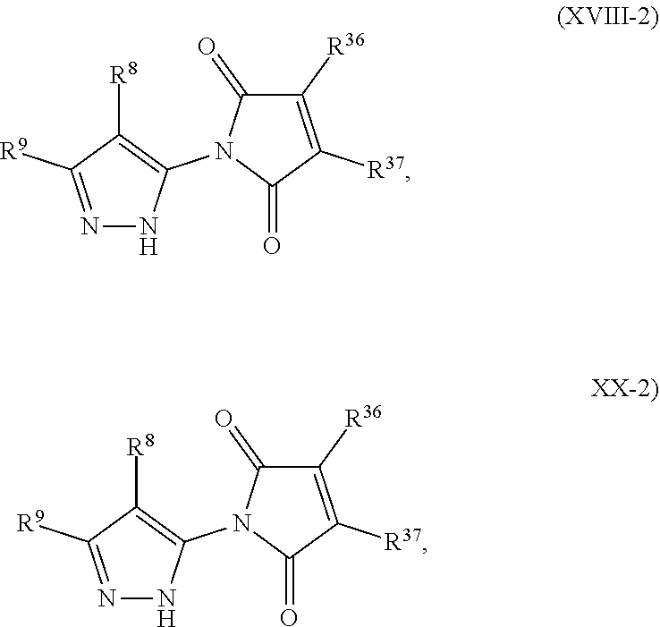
N1=C([R9])C([R8])=C(N2C(=O)C([R37])=C([R36])C2=O)N1.N1=C([R9])C([R8])=C(N2C(=O)C([R37])=C([R36])C2=O)N1
